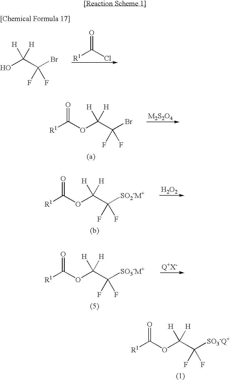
C(C(F)(F)Br)([H])([H])OC(=O)[R1].[M2S2O4].C(C(F)(F)[SO2-M+])([H])([H])OC(=O)[R1].[H2O2].C(C(F)(F)[SO3-M+])([H])([H])OC(=O)[R1].[Q+X-].C(C(F)(F)[SO3-Q+])([H])([H])OC(=O)[R1].O=C([R1])Cl.OC(C(F)(F)Br)([H])[H]
